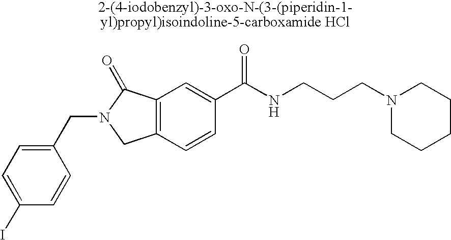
C1(I)=CC=C(CN2CC3=C(C2=O)C=C(C(NCCCN2CCCCC2)=O)C=C3)C=C1
